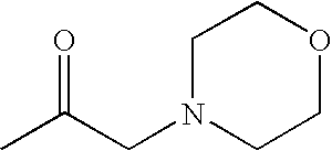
CC(CN1CCOCC1)=O
